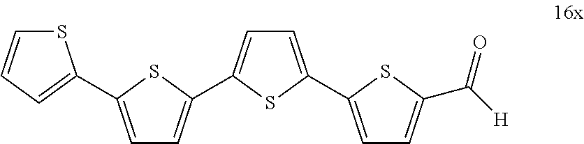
C1=C(C2=CC=C(C([H])=O)S2)SC(C2=CC=C(C3=CC=CS3)S2)=C1
